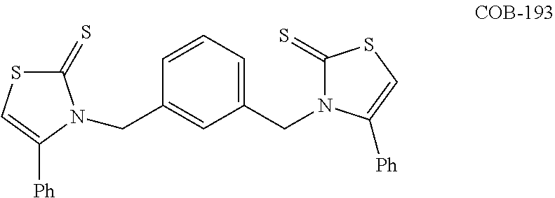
C1(CN2C(=S)SC=C2[Ph])=CC=CC(CN2C(=S)SC=C2[Ph])=C1
